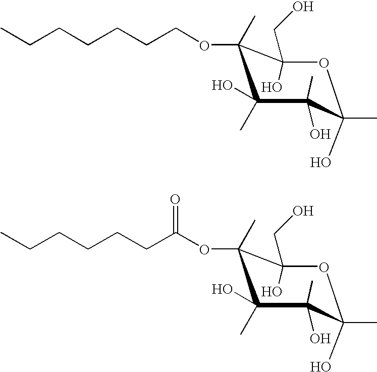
C1(OCCCCCCC)(C)C(C)(O)C(O)(C)C(C)(O)OC1(CO)O.C1(OC(CCCCCC)=O)(C)C(C)(O)C(O)(C)C(C)(O)OC1(CO)O
